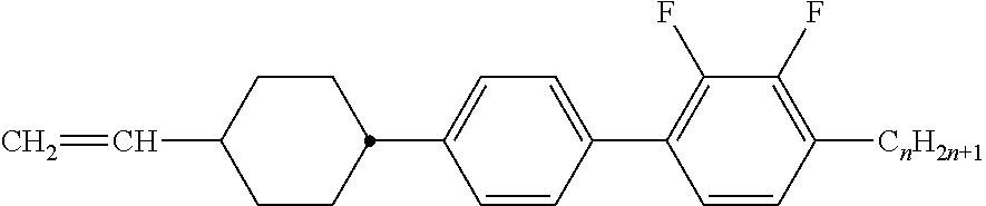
C1=CC(C2=C(F)C(F)=C([CnH2n+1])C=C2)=CC=C1C1CCC(C=C)CC1
